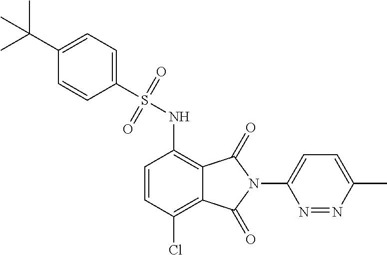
C1=CC(Cl)=C2C(=C1NS(C1=CC=C(C(C)(C)C)C=C1)(=O)=O)C(=O)N(C1=CC=C(C)N=N1)C2=O
